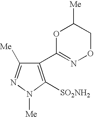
C1(C2=NOCC([Me])O2)=C([SO2NH2])N([Me])N=C1[Me]
